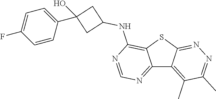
C12=NC=NC(NC3CC(C4=CC=C(F)C=C4)(O)C3)=C1SC1=NN=C(C)C(C)=C21
